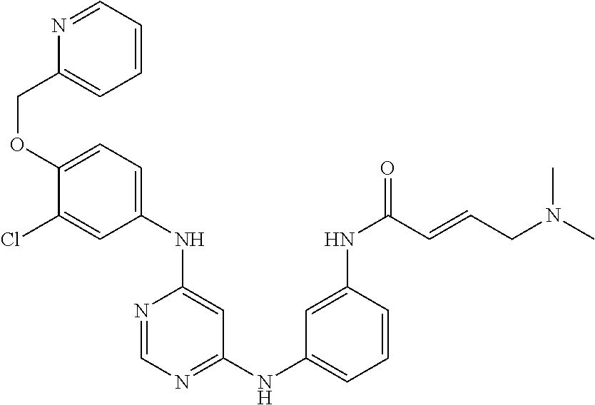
C1(OCC2=CC=CC=N2)=CC=C(NC2=CC(NC3=CC=CC(NC(=O)C=CCN(C)C)=C3)=NC=N2)C=C1Cl
